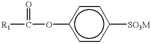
[R1]C(Oc1ccc([SO3M])cc1)=O
